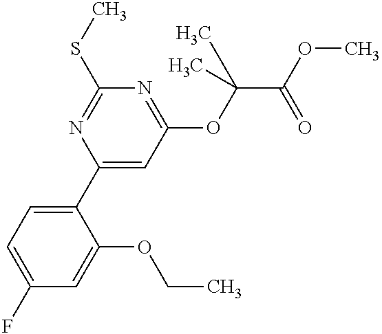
C1=C(F)C=C(OCC)C(C2=CC(OC(C(OC)=O)(C)C)=NC(SC)=N2)=C1
